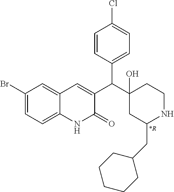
C1(Br)=CC=C2C(=C1)C=C(C(C1(O)CC(CC3CCCCC3)NCC1)C1=CC=C(Cl)C=C1)C(=O)N2.[*R]
